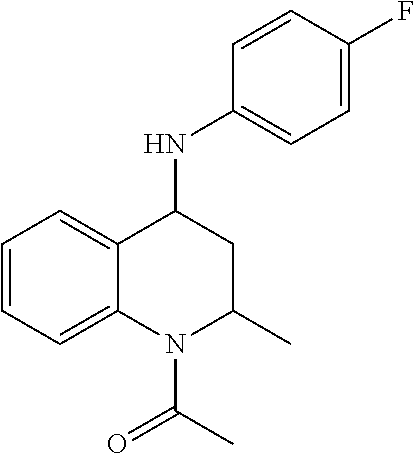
C1=C(F)C=CC(NC2C3=CC=CC=C3N(C(C)=O)C(C)C2)=C1
